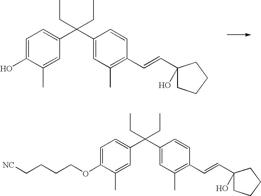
C1=C(O)C(C)=CC(C(C2=CC(C)=C(C=CC3(O)CCCC3)C=C2)(CC)CC)=C1.C1=C(OCCCC[NC])C(C)=CC(C(C2=CC(C)=C(C=CC3(O)CCCC3)C=C2)(CC)CC)=C1
